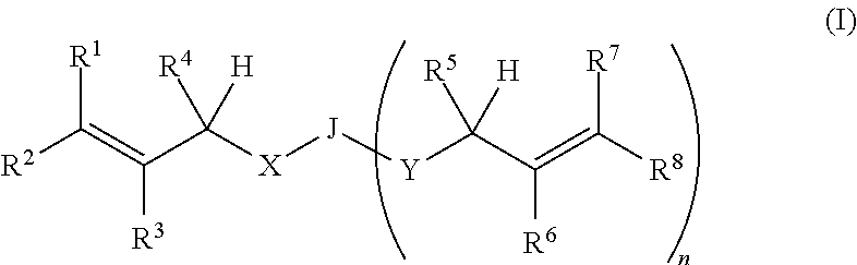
[R2]C(=C(C([X][J][Y]C(C(=C([R8])[R7])[R6])([R5])[H])([R4])[H])[R3])[R1]
